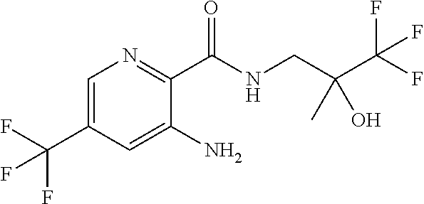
C1=C(C(F)(F)F)C=C(N)C(C(NCC(C(F)(F)F)(C)O)=O)=N1
